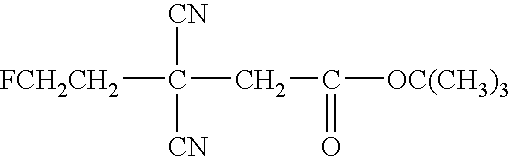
[FCH2CH2]C([CN])([CN])CC(=O)[OC(CH3)3]
